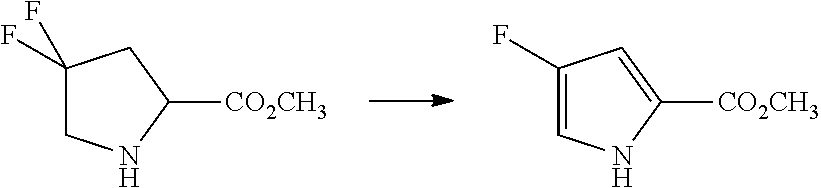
C1(F)(F)CNC([CO2CH3])C1.C1(F)=CNC([CO2CH3])=C1
